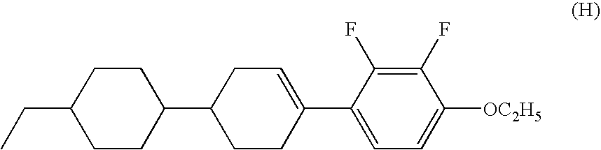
CCC1CCC(C2CCC(C3=CC=C([OC2H5])C(F)=C3F)=CC2)CC1
